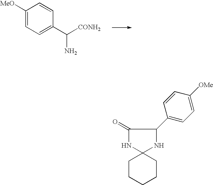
C1([MeO])=CC=C(C([CONH2])N)C=C1.C1CCCCC12NC(C1=CC=C([OMe])C=C1)C(=O)N2
